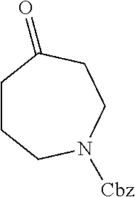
C1CCN([Cbz])CCC1=O
